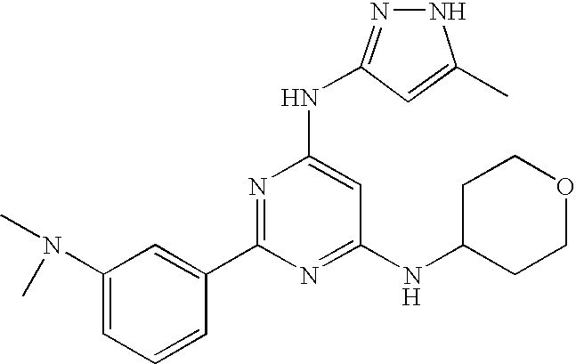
C1(C2=NC(NC3=NNC(C)=C3)=CC(NC3CCOCC3)=N2)=CC(N(C)C)=CC=C1.[H]
